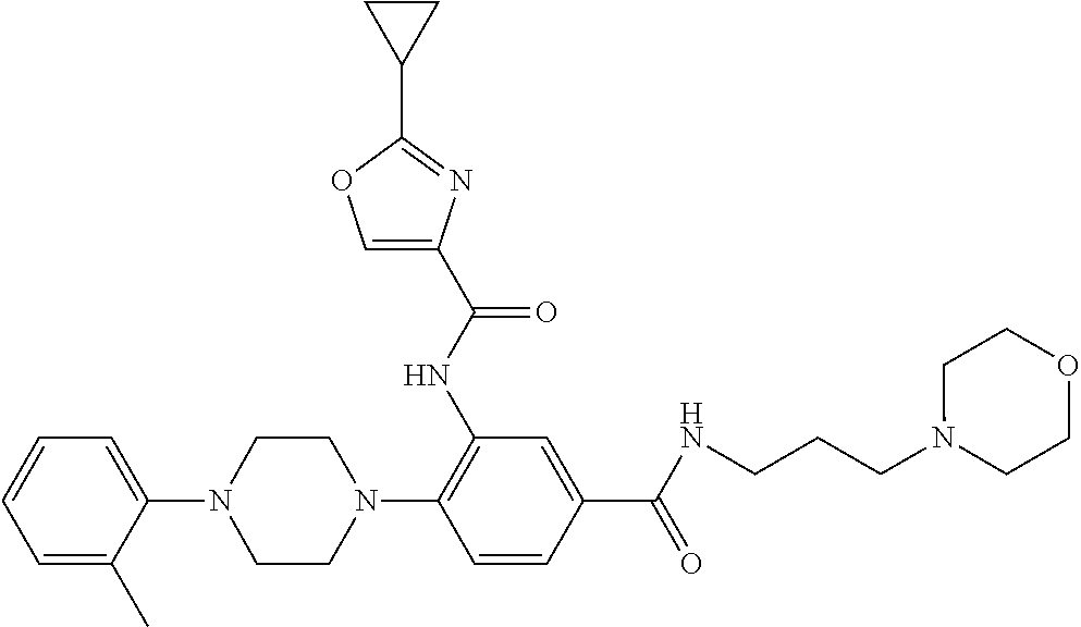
C1(N2CCN(C3=C(NC(=O)C4=COC(C5CC5)=N4)C=C(C(=O)NCCCN4CCOCC4)C=C3)CC2)=CC=CC=C1C
